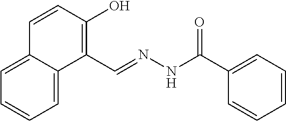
C1=C2C(=CC=C1)C(C=NNC(C1=CC=CC=C1)=O)=C(O)C=C2
